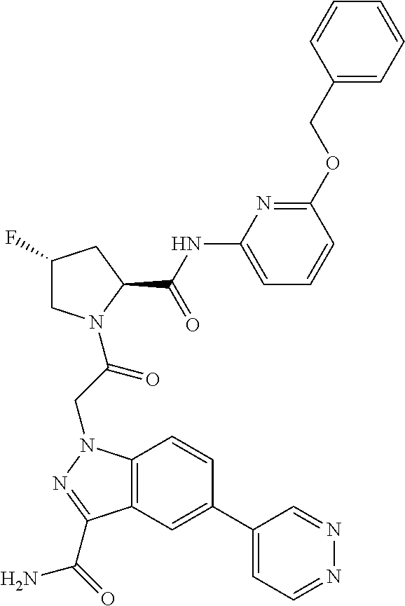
C1(C2=CC3=C(C=C2)N(CC(=O)N2CC(F)CC2C(NC2=CC=CC(OCC4=CC=CC=C4)=N2)=O)N=C3C(=O)N)=CC=NN=C1
